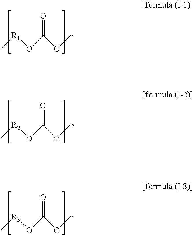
O=C(O[R1]C)OC.O=C(O[R2]C)OC.O=C(O[R3]C)OC
